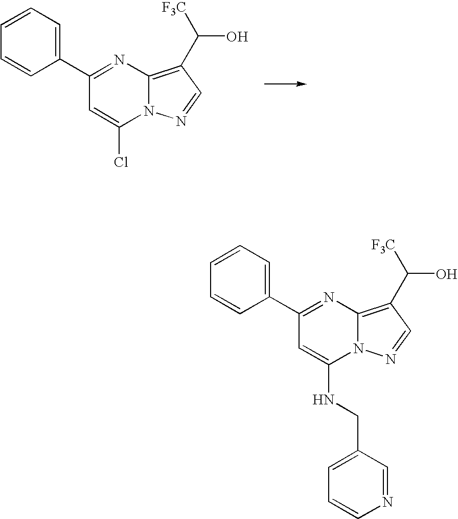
C1(C2=CC=CC=C2)=NC2=C(C([F3C])O)C=NN2C(NCC2=CC=CN=C2)=C1.C1(C2=CC=CC=C2)=NC2=C(C(O)[F3C])C=NN2C(Cl)=C1
